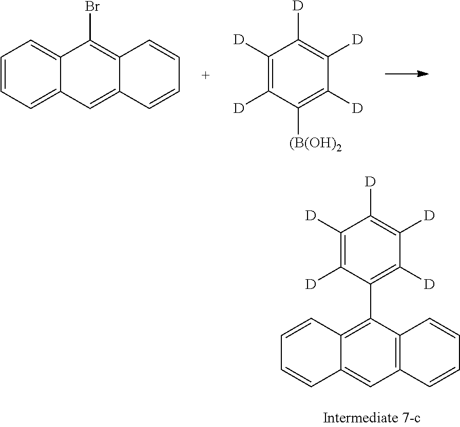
[D]C1=C([D])C([D])=C([(B(OH)2])C([D])=C1[D].C1=C2C(=C(Br)C3=CC=CC=C13)C=CC=C2.C1=CC=CC2=C1C=C1C=CC=CC1=C2C1=C([D])C([D])=C([D])C([D])=C1[D]
